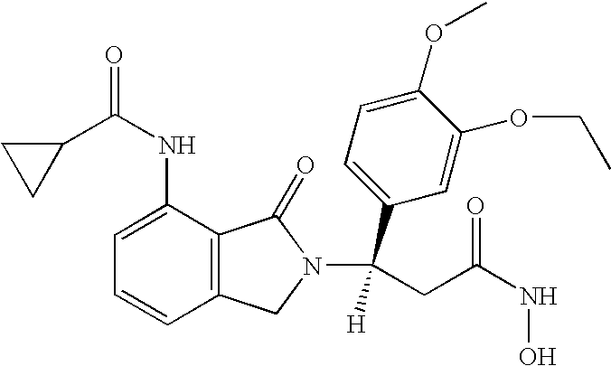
C1(C(NC2=CC=CC3=C2C(=O)N(C(CC(NO)=O)(C2=CC=C(OC)C(OCC)=C2)[H])C3)=O)CC1
